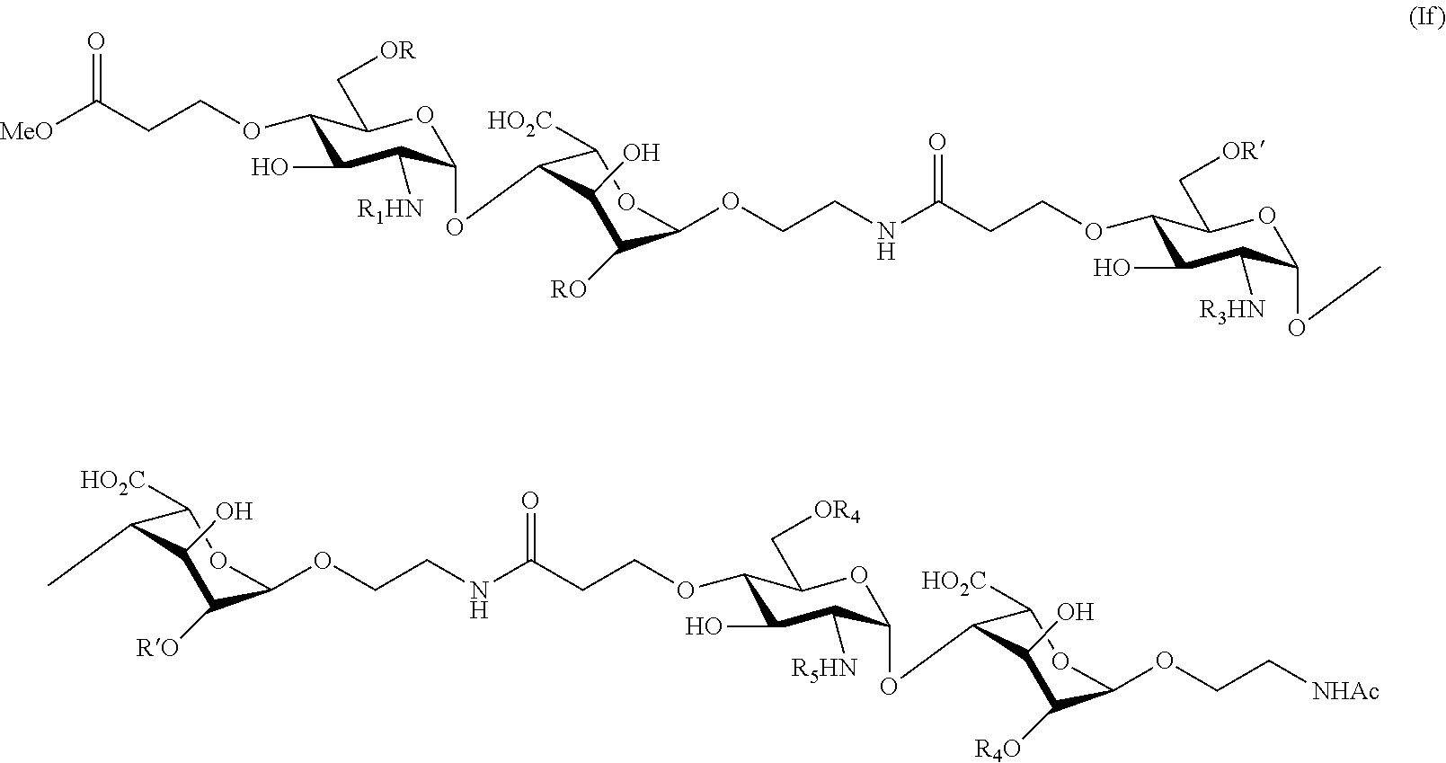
O1C(OC2C([HO2C])OC(OCCNC(CCOC3C(O)C([R3HN])C(OC)OC3C[OR])=O)C([RO])C2O)C([R1HN])C(O)C(OCCC([MeO])=O)C1C[OR].C1([RO])C(OCCNC(CCOC2C(O)C([R5HN])C(OC3C([HO2C])OC(OCC[NHAc])C([R4O])C3O)OC2C[OR4])=O)OC([HO2C])C(C)C1O
